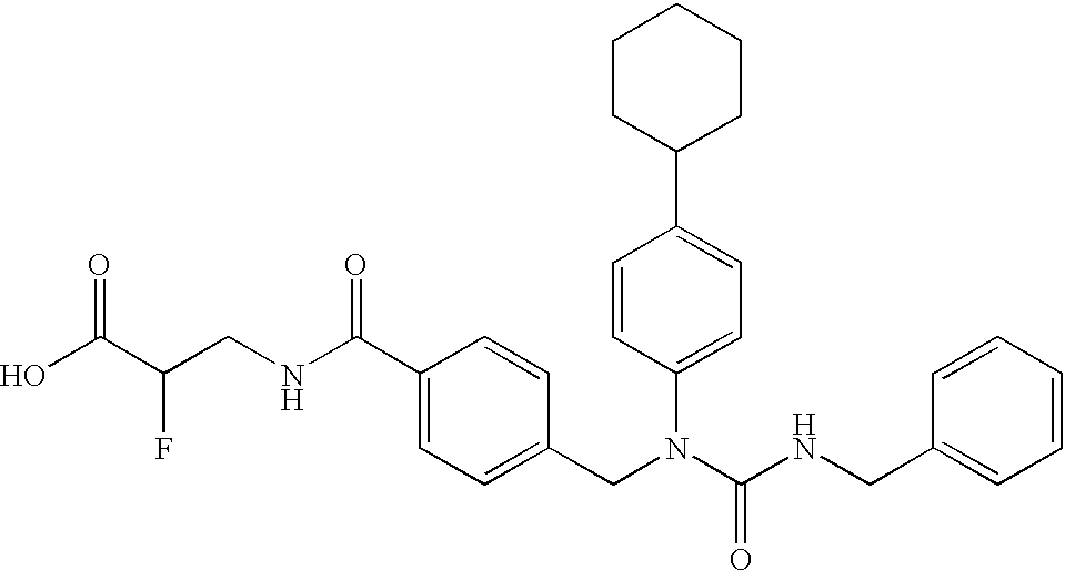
OC(C(CNC(C1=CC=C(CN(C(NCC2=CC=CC=C2)=O)C2=CC=C(C3CCCCC3)C=C2)C=C1)=O)F)=O
